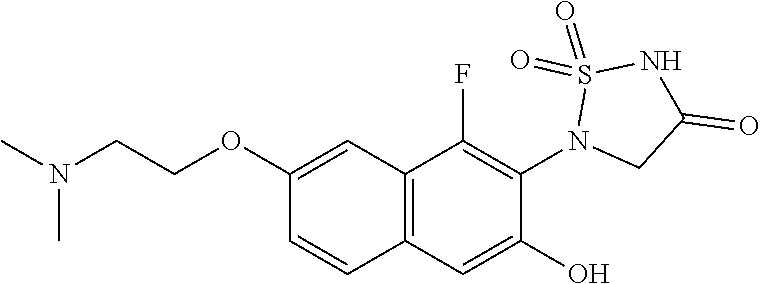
C1(OCCN(C)C)=CC2=C(C=C1)C=C(O)C(N1CC(=O)NS1(=O)=O)=C2F
